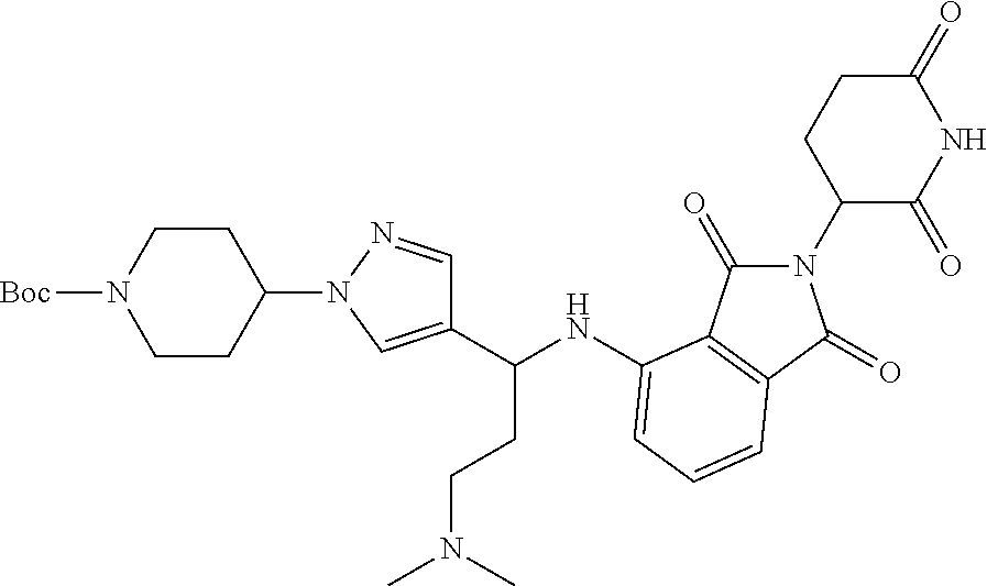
C1(C(CCN(C)C)NC2=CC=CC3=C2C(=O)N(C2C(=O)NC(=O)CC2)C3=O)=CN(C2CCN([Boc])CC2)N=C1
